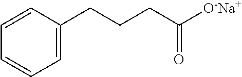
C1=CC=CC=C1CCCC([O-Na+])=O
